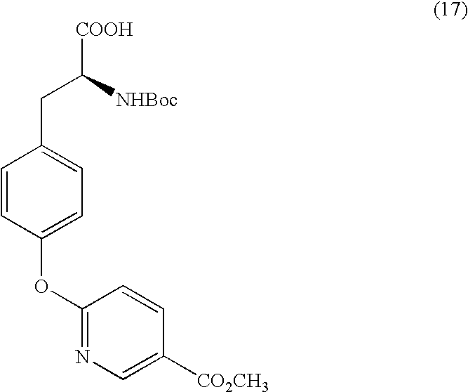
C1(OC2=CC=C(CC([COOH])[NHBoc])C=C2)=NC=C([CO2CH3])C=C1
